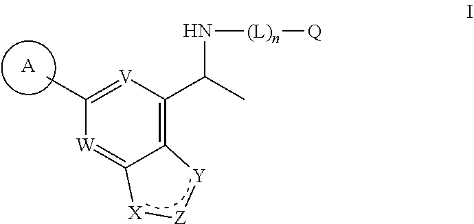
[W]1=C2C(=C(C(C)N[(L)n][Q])[V]=C1C)[Y][Z][X]2.[A]
